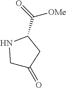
C1C(=O)CC(C(=O)[OMe])N1
